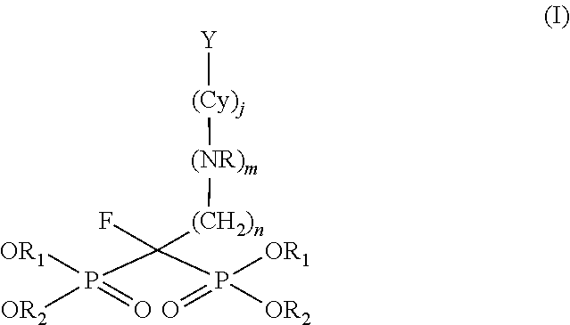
[(CH2)n](C(F)(P([OR1])([OR2])=O)P([OR1])([OR2])=O)[(NR)m][(Cy)j][Y]
